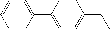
C1(C2=CC=C(CC)C=C2)=CC=CC=C1
